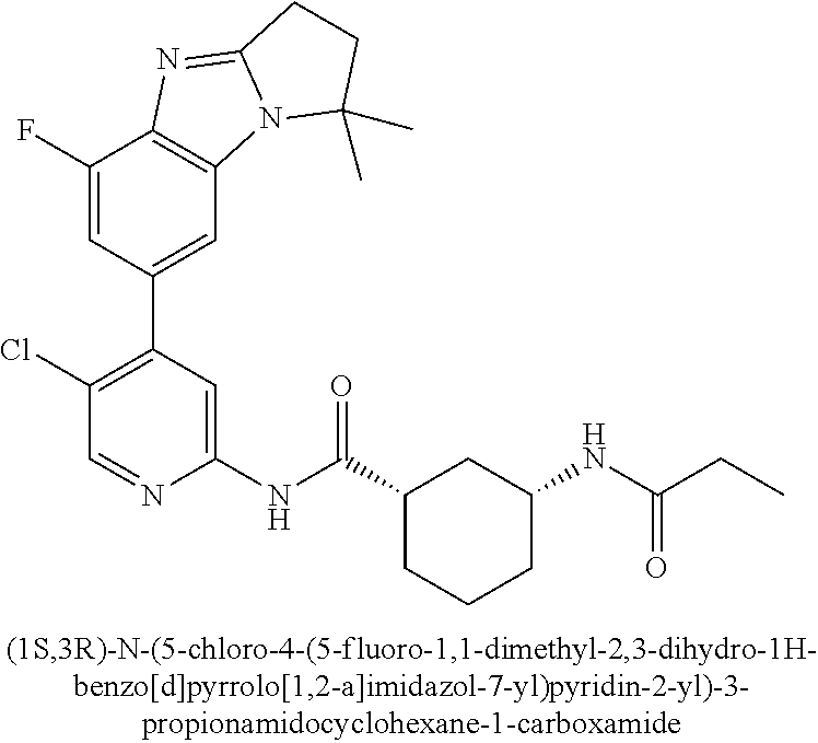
C1(F)=CC(C2=C(Cl)C=NC(NC(C3CCCC(NC(=O)CC)C3)=O)=C2)=CC2=C1N=C1N2C(C)(C)CC1
